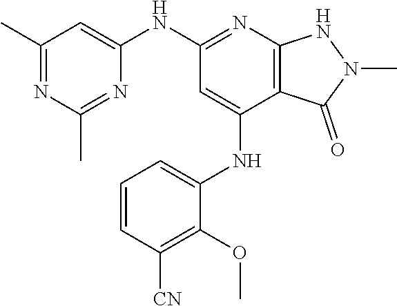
N(C1=NC2=C(C(NC3=CC=CC([CN])=C3OC)=C1)C(=O)N(C)N2)C1=CC(C)=NC(C)=N1
